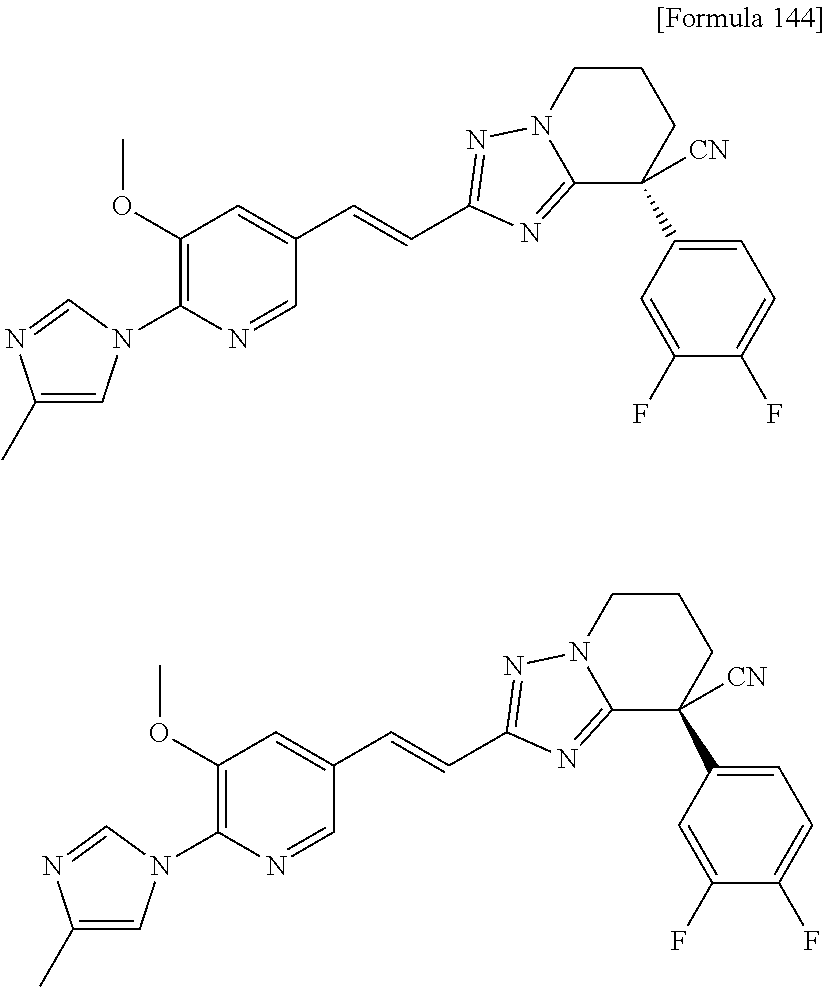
C1(C)=CN(C2=C(OC)C=C(C=CC3=NN4CCCC(C5=CC=C(F)C(F)=C5)([CN])C4=N3)C=N2)C=N1.C1(C)=CN(C2=C(OC)C=C(C=CC3=NN4CCCC(C5=CC=C(F)C(F)=C5)([CN])C4=N3)C=N2)C=N1
